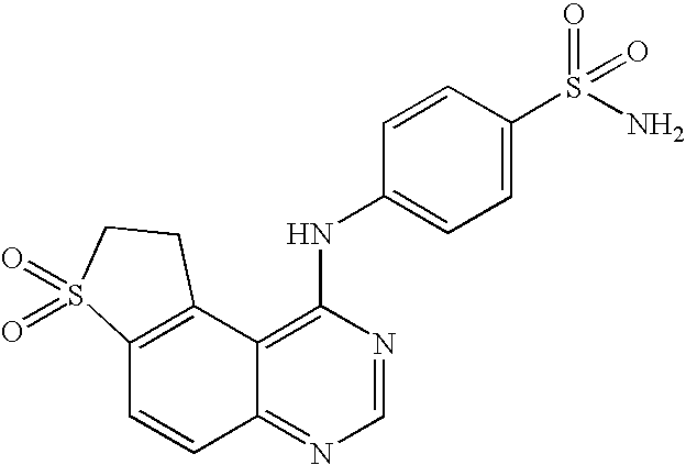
C12=C(C3=C(NC4=CC=C(S(N)(=O)=O)C=C4)N=CN=C3C=C1)CCS2(=O)=O
